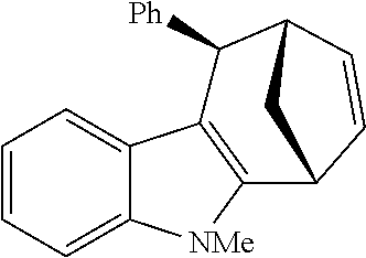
C1=CC=C2C(=C1)C1=C([NMe]2)C2C=CC(C1[Ph])C2
